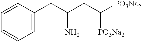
C(C(CC([PO3Na2])[PO3Na2])N)C1=CC=CC=C1
